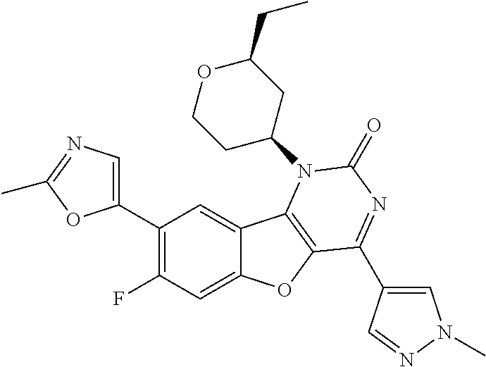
C1(C2=C(F)C=C3C(=C2)C2=C(O3)C(C3=CN(C)N=C3)=NC(=O)N2C2CC(CC)OCC2)=CN=C(C)O1
